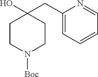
C1CN([Boc])CCC1(CC1=CC=CC=N1)O
